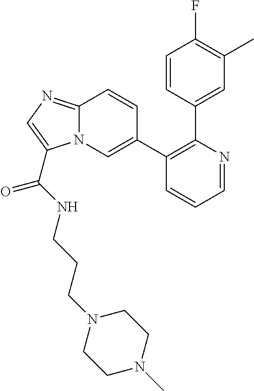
C1(C2=CN3C(=NC=C3C(NCCCN3CCN(C)CC3)=O)C=C2)=C(C2=CC(C)=C(F)C=C2)N=CC=C1
